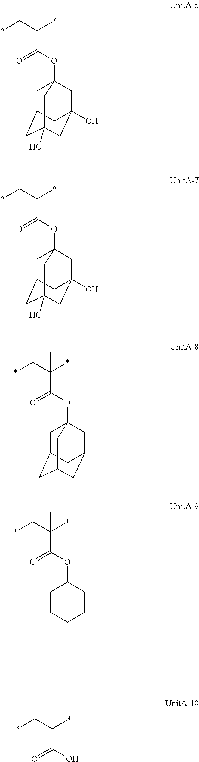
C1C2CC3(O)CC(O)(CC1(OC(C(C*)(*)C)=O)C3)C2.C1C2CC3(O)CC(O)(CC1(OC(C(C*)*)=O)C3)C2.C1C2CC3CC(CC1(OC(C(C*)(*)C)=O)C3)C2.C1CCCCC1OC(C(C*)(*)C)=O.*CC(*)(C(=O)O)C
